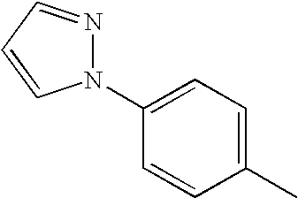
C1=C(N2N=CC=C2)C=CC(C)=C1
